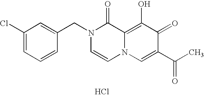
C1(Cl)=CC=CC(CN2C=CN3C(=C(O)C(=O)C(C(=O)C)=C3)C2=O)=C1.Cl
